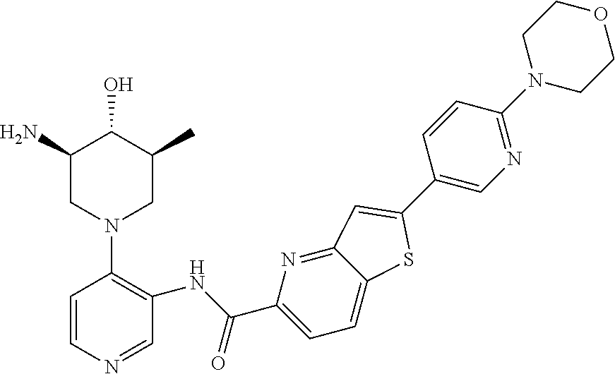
C1=CN=CC(NC(C2=CC=C3C(=N2)C=C(C2=CN=C(N4CCOCC4)C=C2)S3)=O)=C1N1CC(C)C(O)C(N)C1
